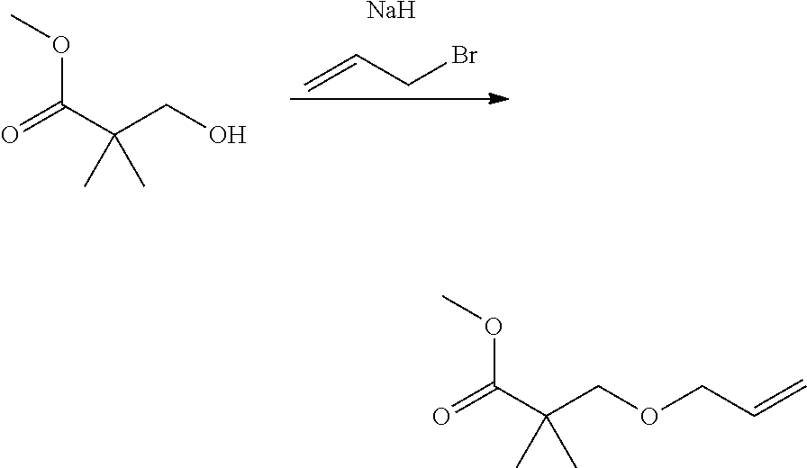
C=CCBr.[Na].O(C(C(CO)(C)C)=O)C.O(C(C(COCC=C)(C)C)=O)C
